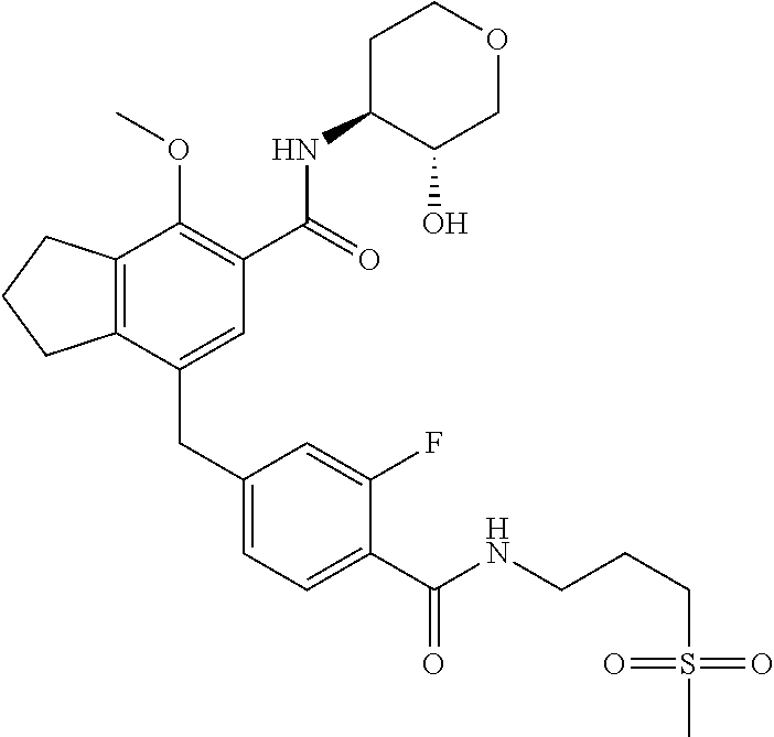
C12=C(CCC1)C(OC)=C(C(NC1C(O)COCC1)=O)C=C2CC1=CC=C(C(NCCCS(C)(=O)=O)=O)C(F)=C1
